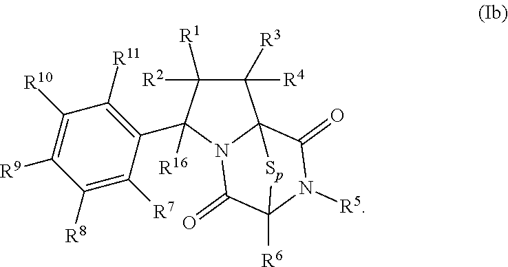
C1([R4])([R3])C([R2])([R1])C(C2=C([R11])C([R10])=C([R9])C([R8])=C2[R7])([R16])N2C13C(=O)N([R5])C([R6])(C2=O)[Sp]3
